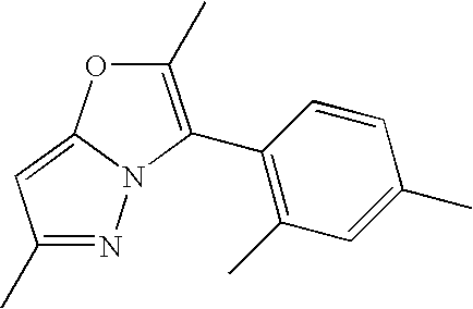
N1=C(C)C=C2N1C(C1=C(C)C=C(C)C=C1)=C(C)O2
